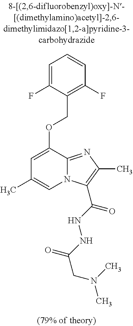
C1=C(F)C(COC2=CC(C)=CN3C2=NC(C)=C3C(NNC(CN(C)C)=O)=O)=C(F)C=C1
